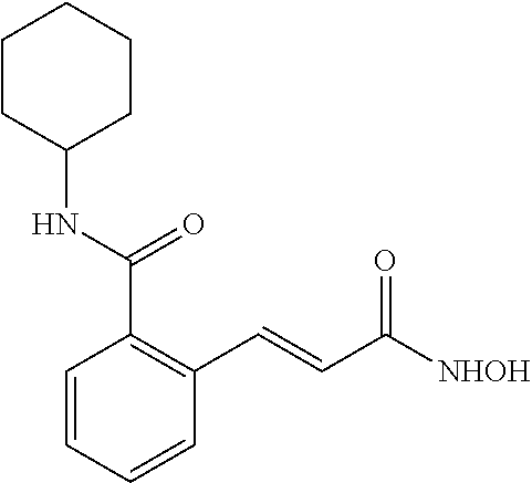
C1=CC=CC(C=CC([NHOH])=O)=C1C(=O)NC1CCCCC1
